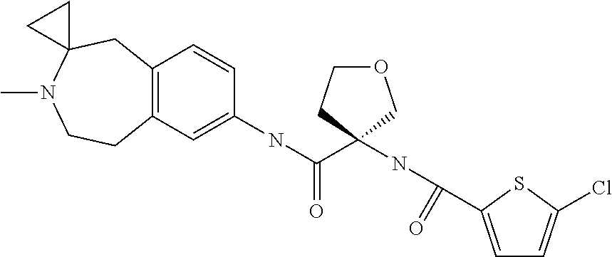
C12=C(C=C(NC(C3(NC(=O)C4=CC=C(Cl)S4)COCC3)=O)C=C1)CCN(C)C1(C2)CC1
